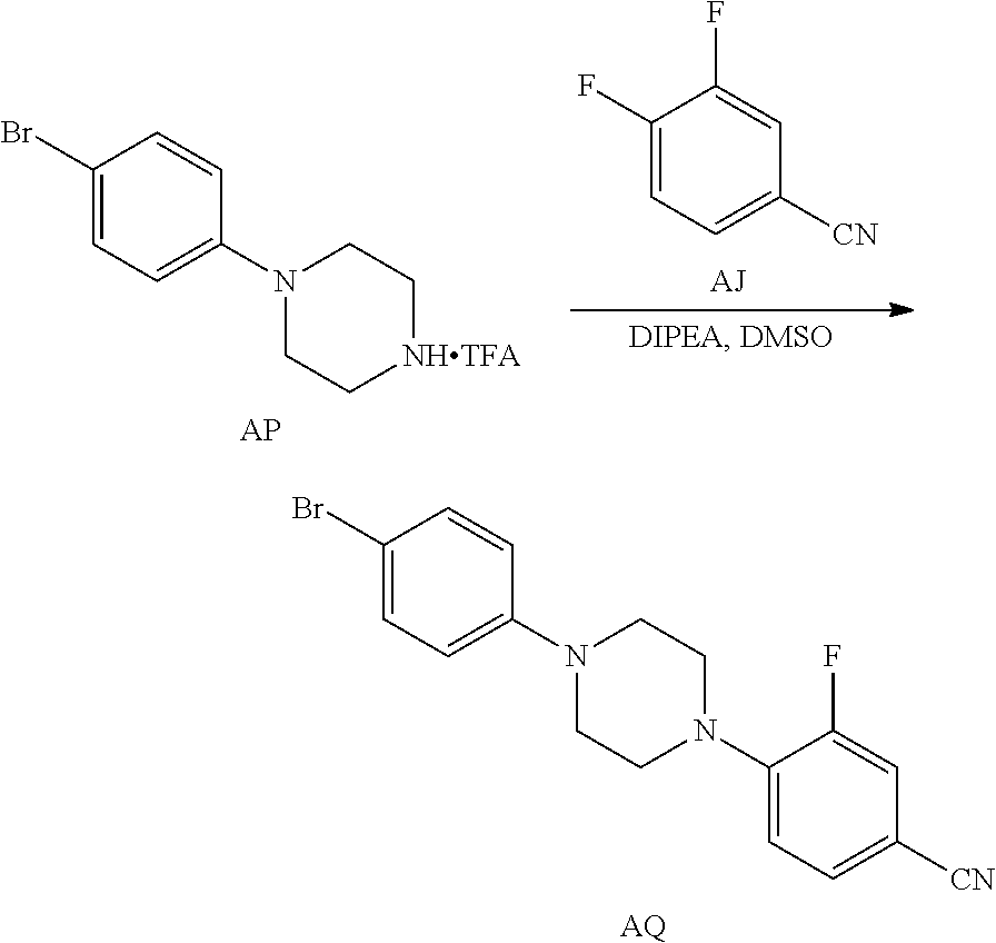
C1(F)=CC=C([CN])C=C1F.C1(Br)=CC=C(N2CC[NHTFA]CC2)C=C1.C1(Br)=CC=C(N2CCN(C3=CC=C([CN])C=C3F)CC2)C=C1.[AQ]
